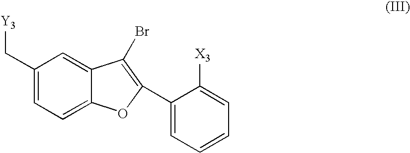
[Y3]CC1=CC=C2C(=C1)C(Br)=C(C1=CC=CC=C1[X3])O2
